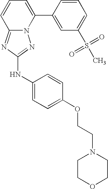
N12C(=NC(NC3=CC=C(OCCN4CCOCC4)C=C3)=N1)C=CC=C2C1=CC(S(C)(=O)=O)=CC=C1
